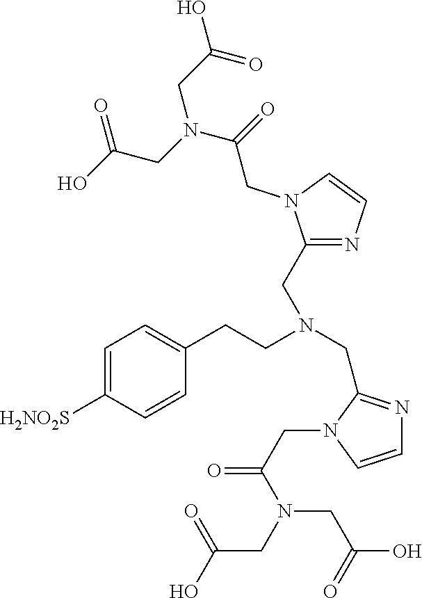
C1(CN(CCC2=CC=C([H2NO2S])C=C2)CC2=NC=CN2CC(=O)N(CC(O)=O)CC(=O)O)=NC=CN1CC(N(CC(O)=O)CC(O)=O)=O
